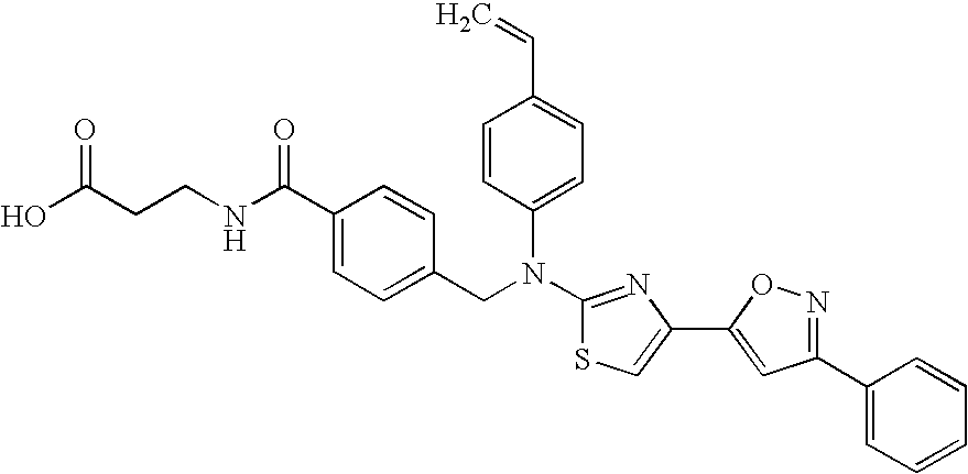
N(C1=NC(C2=CC(C3=CC=CC=C3)=NO2)=CS1)(CC1=CC=C(C(NCCC(O)=O)=O)C=C1)C1=CC=C(C=C)C=C1
